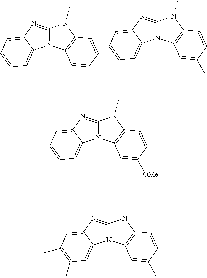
C12=NC3=CC=CC=C3N1C1=C(N2C)C=CC=C1.C12=NC3=CC=CC=C3N1C1=C(N2C)C=CC(C)=C1.C12=NC3=CC(C)=C(C)C=C3N1C1=C(N2C)C=CC(C)=C1.C12=NC3=CC=CC=C3N1C1=C(N2C)C=CC([OMe])=C1
